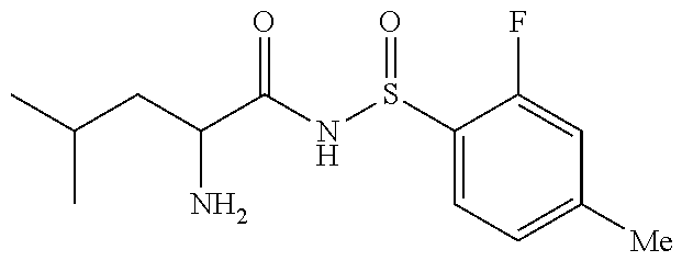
C(CC(N)C(=O)NS(=O)C1=CC=C([Me])C=C1F)(C)C
